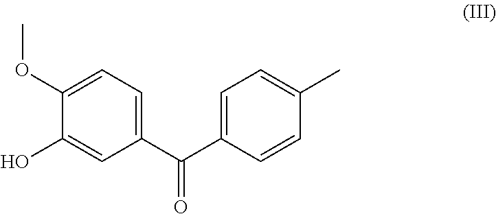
C1=C(C(C2=CC=C(OC)C(O)=C2)=O)C=CC(C)=C1
